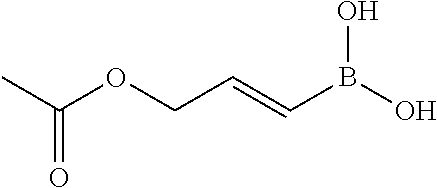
OB(O)C=CCOC(C)=O
